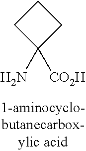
C1CC(N)([CO2H])C1
